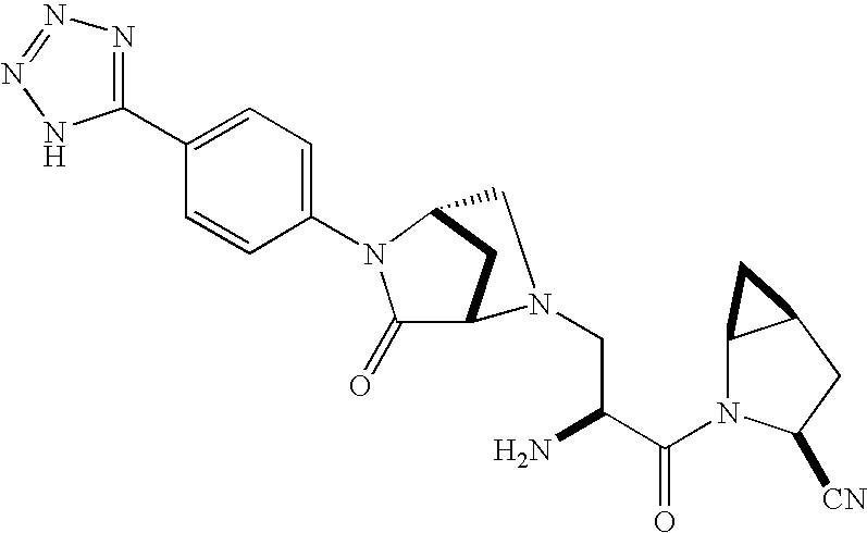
C1(=O)C2CC(N1C1=CC=C(C3=NN=NN3)C=C1)CN2CC(C(N1C2C(CC1[CN])C2)=O)N
